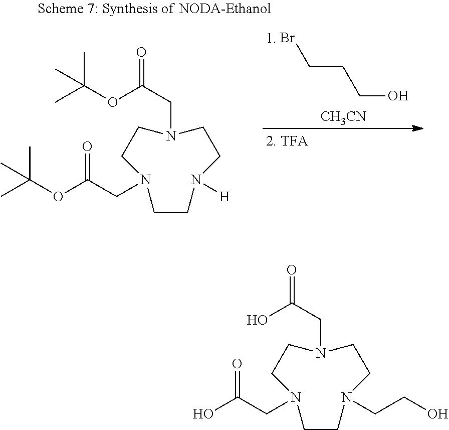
N1(CC(=O)O)CCN(CC(O)=O)CCN(CCO)CC1.[CH3CN].BrCCCO.N1(CC(=O)OC(C)(C)C)CCN(CC(OC(C)(C)C)=O)CCN([H])CC1
